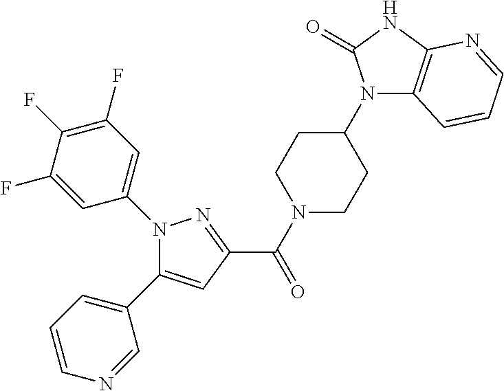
N1(C(C2=NN(C3=CC(F)=C(F)C(F)=C3)C(C3=CC=CN=C3)=C2)=O)CCC(N2C3=C(NC2=O)N=CC=C3)CC1
